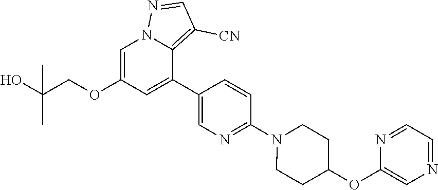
C1=C(OCC(O)(C)C)C=C(C2=CN=C(N3CCC(OC4=CN=CC=N4)CC3)C=C2)C2=C([CN])C=NN12
